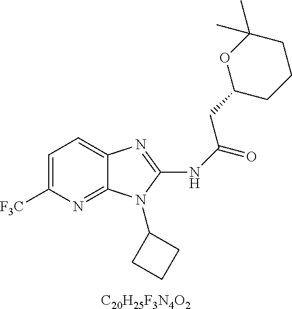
[C20H25F3N4O2].C1=C([F3C])N=C2C(=C1)N=C(NC(=O)CC1CCCC(C)(C)O1)N2C1CCC1
